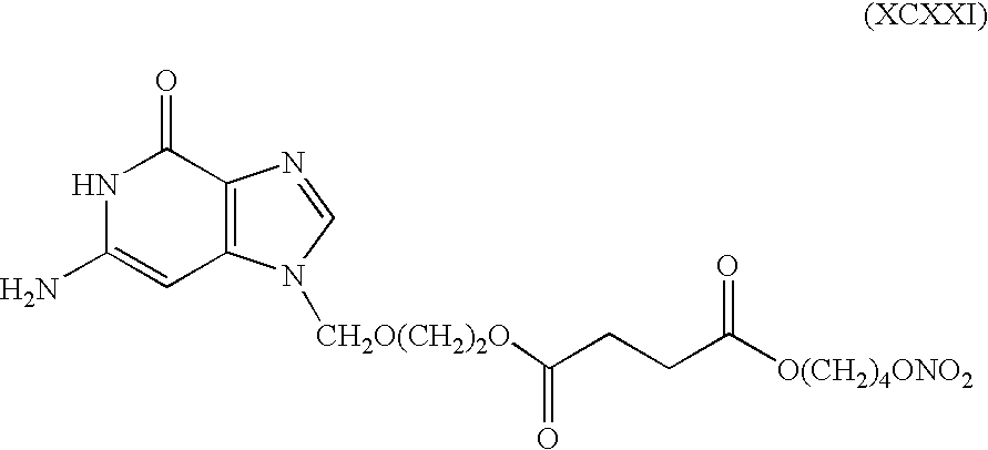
N1C(N)=CC2=C(C1=O)N=CN2[CH2O(CH2)2O]C(CCC([O(CH2)4ONO2])=O)=O
